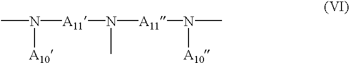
CN([A11]N(C)[A11]N(C)[A10])[A10]
